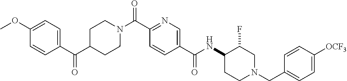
N(C(C1=CN=C(C(=O)N2CCC(C(C3=CC=C(OC)C=C3)=O)CC2)C=C1)=O)C1CCN(CC2=CC=C([OCF3])C=C2)CC1F
